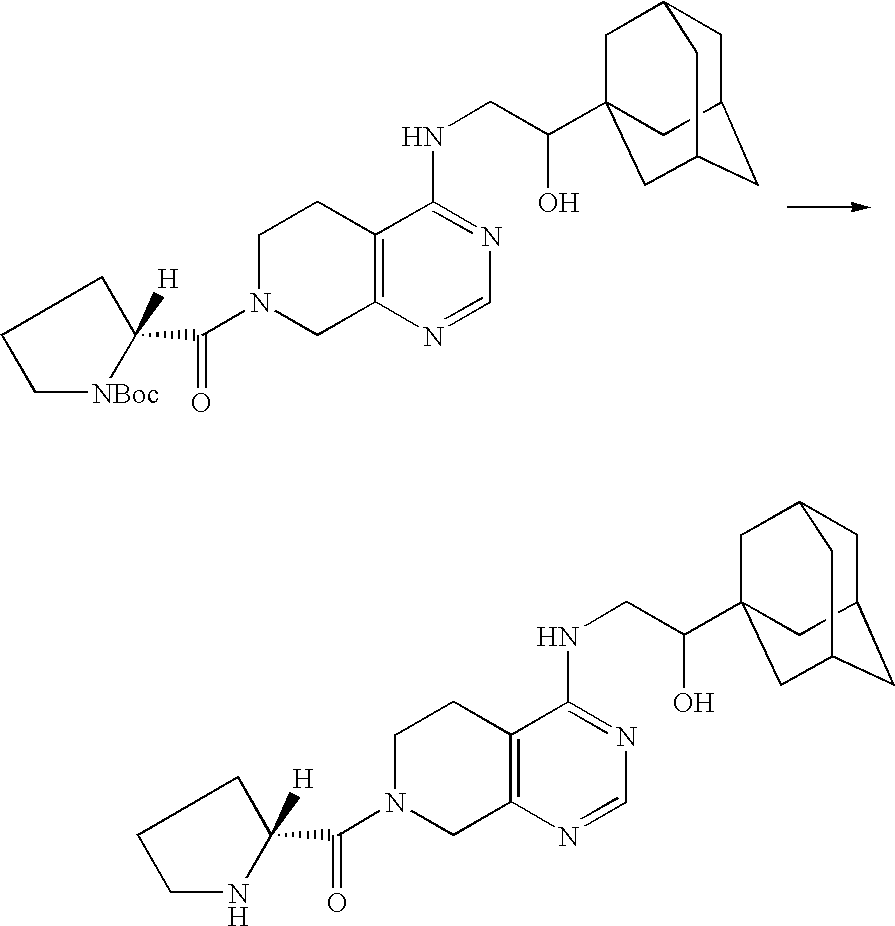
C1(C(N2CC3=C(CC2)C(NCC(O)C24CC5CC(CC(C2)C5)C4)=NC=N3)=O)([H])CCC[NBoc]1.C1(C(N2CC3=C(CC2)C(NCC(O)C24CC5CC(CC(C2)C5)C4)=NC=N3)=O)([H])CCCN1
